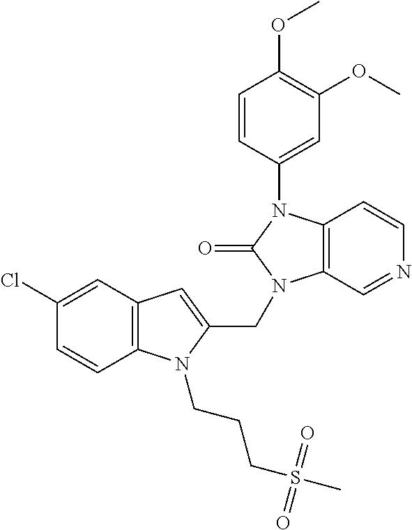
C12=C(N(CCCS(C)(=O)=O)C(CN3C4=C(N(C5=CC(OC)=C(OC)C=C5)C3=O)C=CN=C4)=C1)C=CC(Cl)=C2
